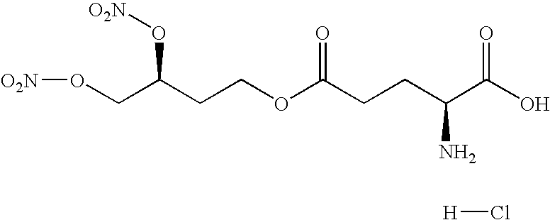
[O2N]OCC(CCOC(CCC(C(O)=O)N)=O)O[O2N].[H]Cl
